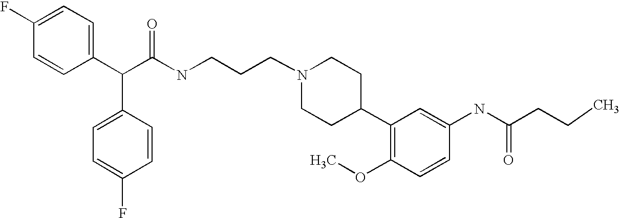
C(C(C1=CC=C(F)C=C1)C1=CC=C(F)C=C1)(NCCCN1CCC(C2=C(OC)C=CC(NC(CCC)=O)=C2)CC1)=O
